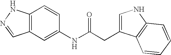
C12=C(C=C(NC(CC3=CNC4=C3C=CC=C4)=O)C=C1)C=NN2
